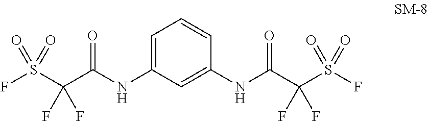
FS(C(C(NC1=CC=CC(NC(C(S(F)(=O)=O)(F)F)=O)=C1)=O)(F)F)(=O)=O
